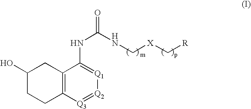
C12=C([Q3]=[Q2][Q1]=C1NC(=O)NC[X]C[R])CCC(O)C2
